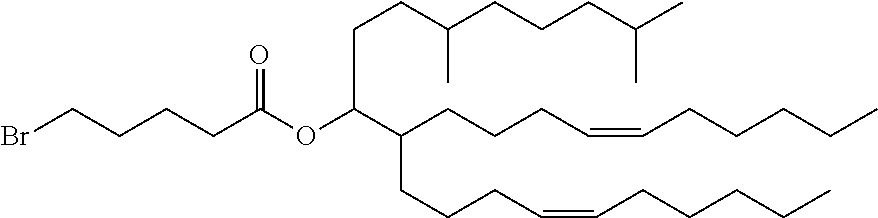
C(CCCC=CCCCCC)(C(OC(CCCCBr)=O)CCC(CCCC(C)C)C)CCCC=CCCCCC
